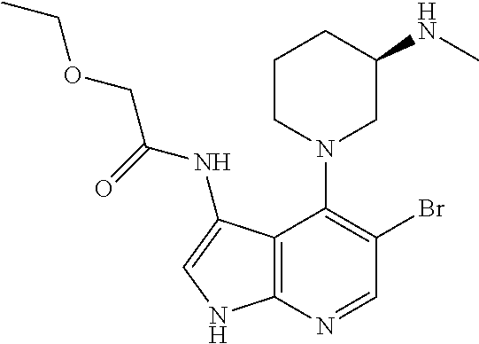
C1CN(C2=C(Br)C=NC3=C2C(NC(=O)COCC)=CN3)CC(NC)C1
